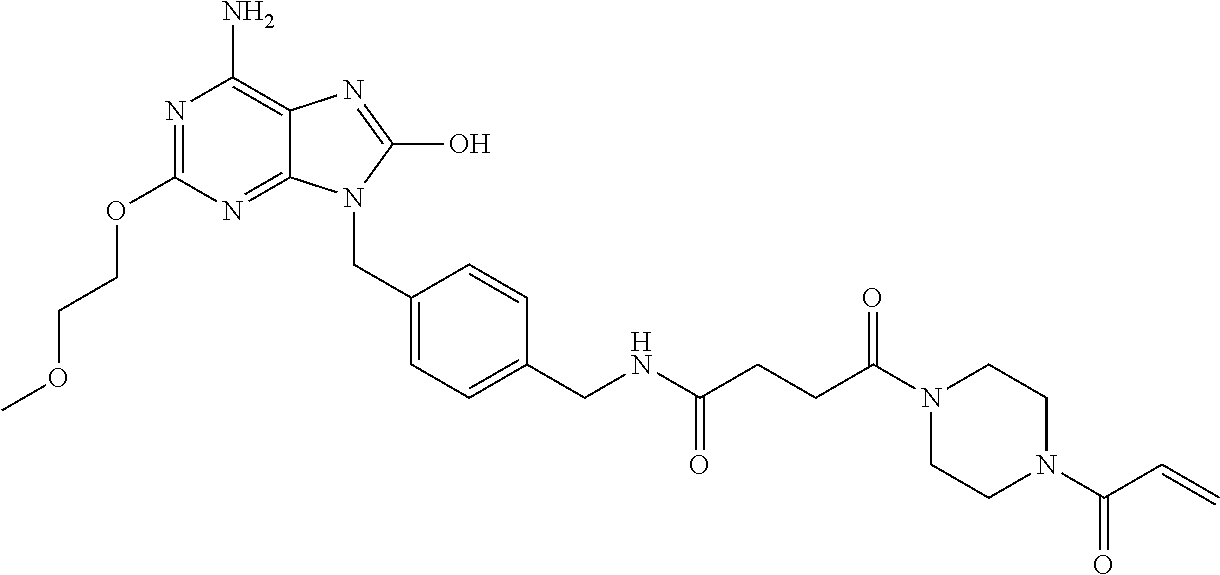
N1=C(OCCOC)N=C2C(=C1N)N=C(O)N2CC1=CC=C(CNC(CCC(N2CCN(C(C=C)=O)CC2)=O)=O)C=C1
